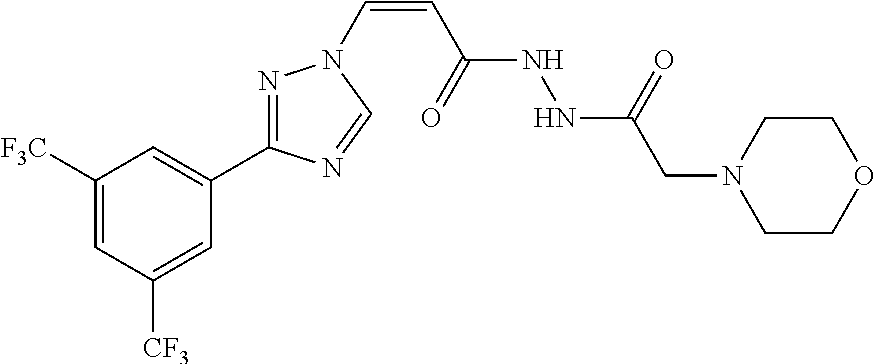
C1([F3C])=CC([CF3])=CC(C2=NN(C=CC(NNC(CN3CCOCC3)=O)=O)C=N2)=C1
